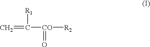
C=C([CO]([R2])=O)[R1]
